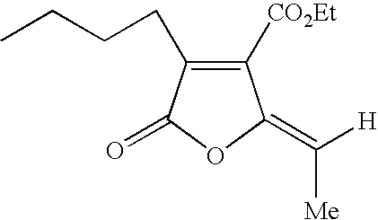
C1([CO2Et])=C(CCCC)C(=O)OC1=C([H])[Me]
